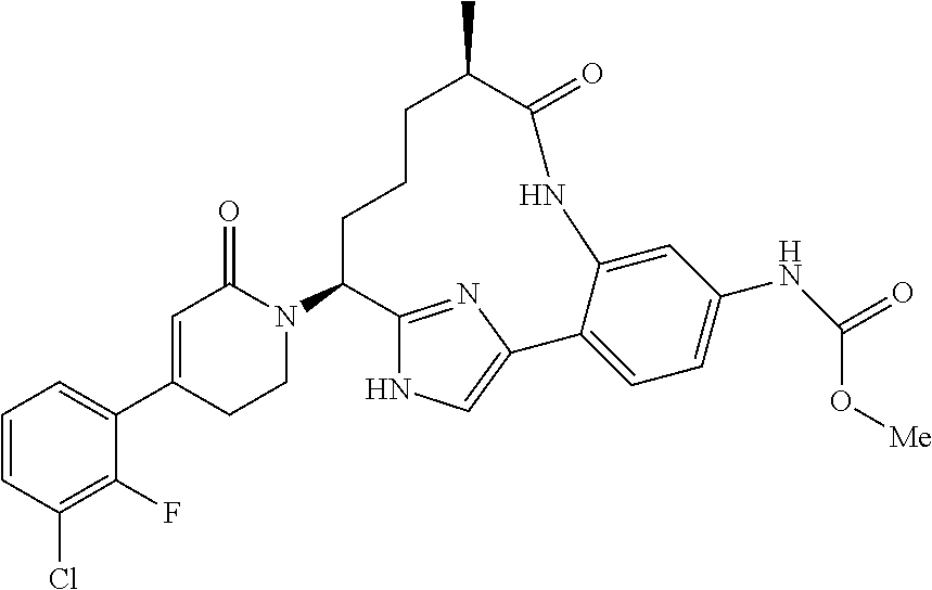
C1=CC(Cl)=C(F)C(C2=CC(=O)N(C3CCCC(C)C(=O)NC4=CC(NC(O[Me])=O)=CC=C4C4=CNC3=N4)CC2)=C1
